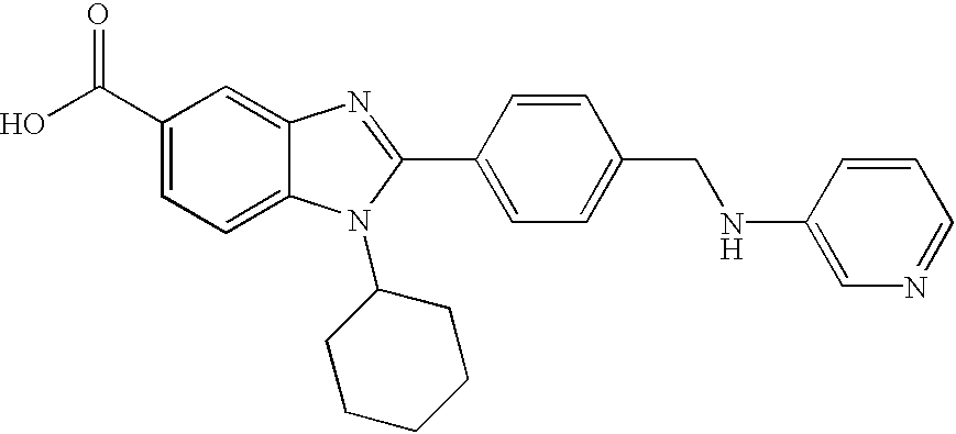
OC(C1=CC=C2C(=C1)N=C(C1=CC=C(CNC3=CN=CC=C3)C=C1)N2C1CCCCC1)=O
